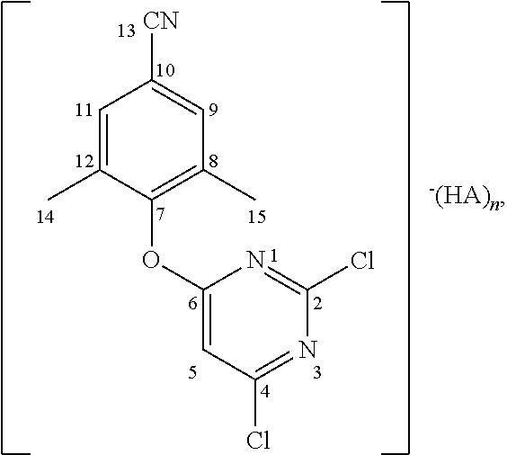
C1=C(C)C(OC2=CC(Cl)=NC(Cl)=N2)=C(C)C=C1[CN]
